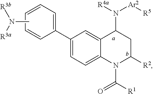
C1(C2=CC=CC=C2)=CC=C2C(=C1)C(N([R4a])[Ar2][R5])CC([R2])N2C([R1])=O.CN([R3a])[R3b]
